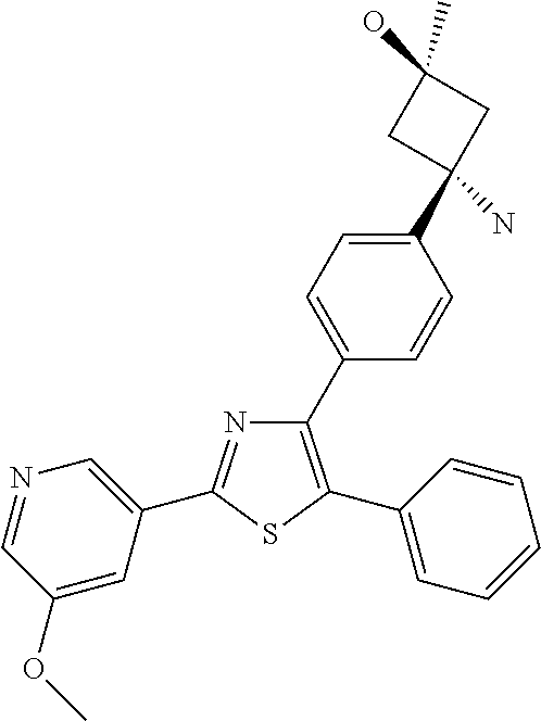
N1=C(C2=CN=CC(OC)=C2)SC(C2=CC=CC=C2)=C1C1=CC=C(C2(N)CC(O)(C)C2)C=C1
